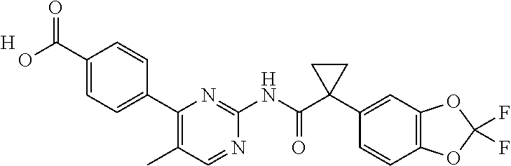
C1(C(O)=O)=CC=C(C2=C(C)C=NC(NC(C3(C4=CC5=C(C=C4)OC(F)(F)O5)CC3)=O)=N2)C=C1.[H]
